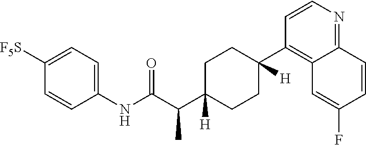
C1(NC(C(C2([H])CCC([H])(C3=C4C(=NC=C3)C=CC(F)=C4)CC2)C)=O)=CC=C([F5S])C=C1
